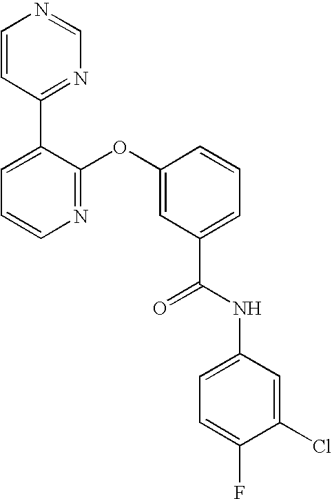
N1=C(OC2=CC(C(NC3=CC=C(F)C(Cl)=C3)=O)=CC=C2)C(C2=NC=NC=C2)=CC=C1
